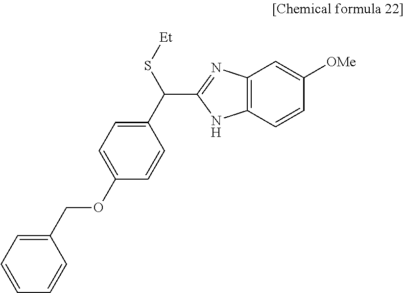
C12=C(C=CC([OMe])=C1)NC(C(C1=CC=C(OCC3=CC=CC=C3)C=C1)S[Et])=N2
